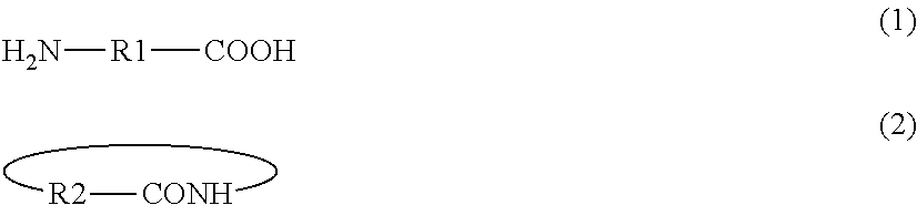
[R2][CONH].N[R1][COOH]
